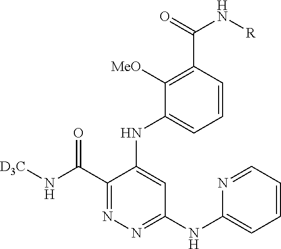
C1(C(N[D3C])=O)=NN=C(NC2=CC=CC=N2)C=C1NC1=CC=CC(C(=O)N[R])=C1[MeO]
